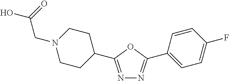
N1=C(C2CCN(CC(=O)O)CC2)OC(C2=CC=C(F)C=C2)=N1
